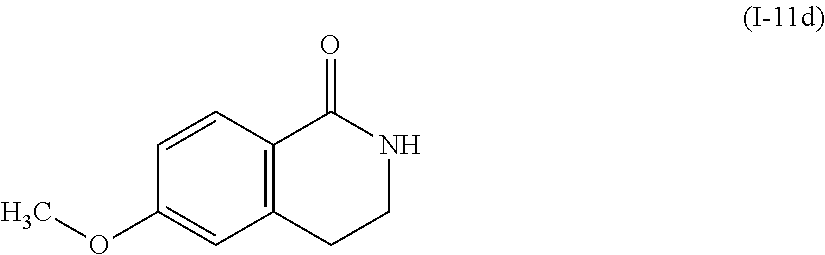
C12=C(CCNC1=O)C=C(OC)C=C2
